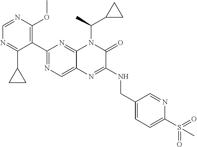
C1(C2=NC=C3C(=N2)N(C(C)C2CC2)C(=O)C(NCC2=CC=C(S(=O)(=O)C)N=C2)=N3)=C(OC)N=CN=C1C1CC1
